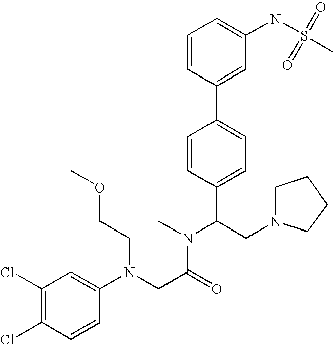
C(C(N(C)C(CN1CCCC1)C1=CC=C(C2=CC(NS(C)(=O)=O)=CC=C2)C=C1)=O)N(C1=CC(Cl)=C(Cl)C=C1)CCOC
